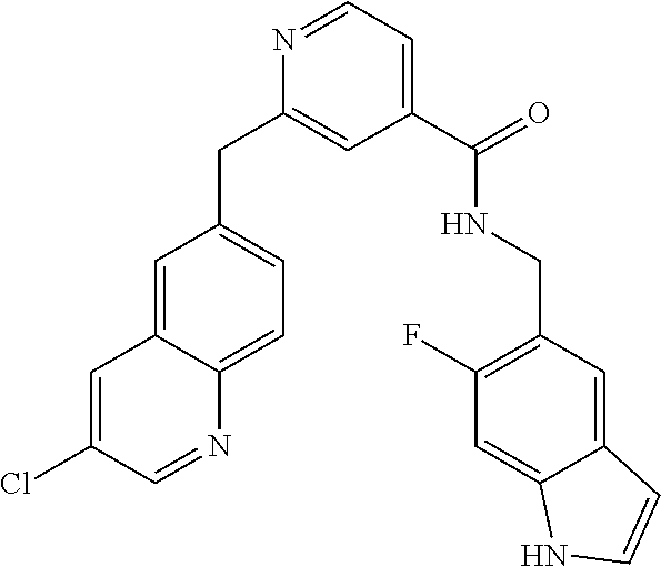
C1=C2C(=CC=C1CC1=CC(C(=O)NCC3=C(F)C=C4C(=C3)C=CN4)=CC=N1)N=CC(Cl)=C2
